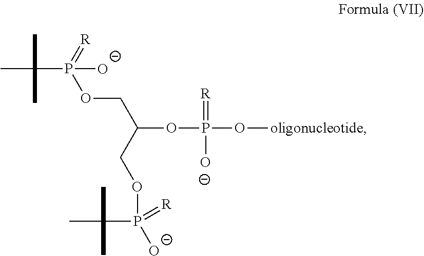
CC(C)(C)P(OCC(OP(=[R])([O-])O[oligonucleotide])COP([O-])(=[R])C(C)(C)C)(=[R])[O-]
